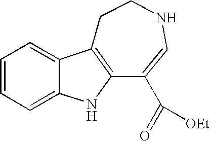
C1CNC=C(C(=O)[OEt])C2=C1C1=CC=CC=C1N2
